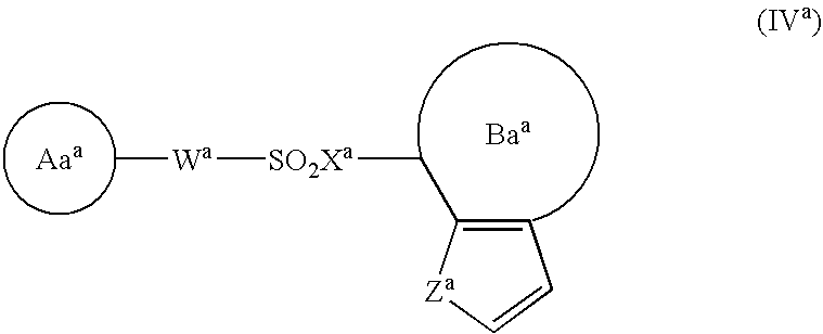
[Baa].[Wa]([SO2Xa]CC1=CC=C[Za]1)C
